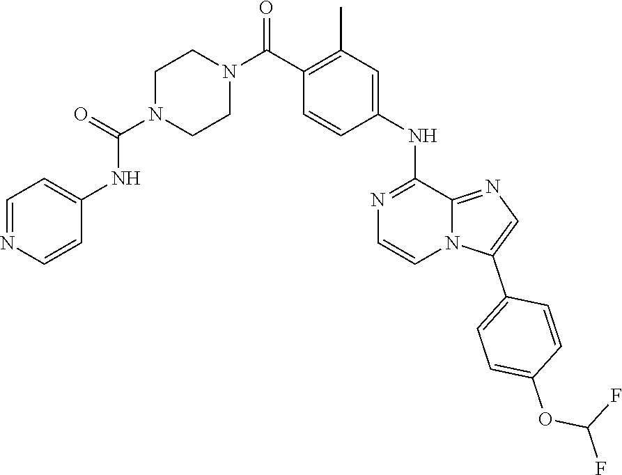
O=C(N1CCN(C(NC2=CC=NC=C2)=O)CC1)C1=C(C)C=C(NC2=NC=CN3C2=NC=C3C2=CC=C(OC(F)F)C=C2)C=C1
